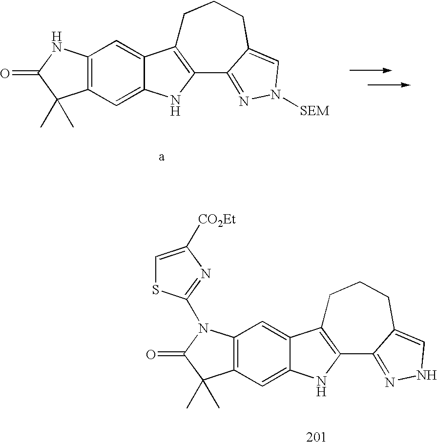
C12=C(C=C3C(=C1)C1=C(N3)C3=NN([SEM])C=C3CCC1)C(C)(C)C(=O)N2.C12=C(C=C3C(=C1)C1=C(N3)C3=NNC=C3CCC1)C(C)(C)C(=O)N2C1=NC([CO2Et])=CS1
